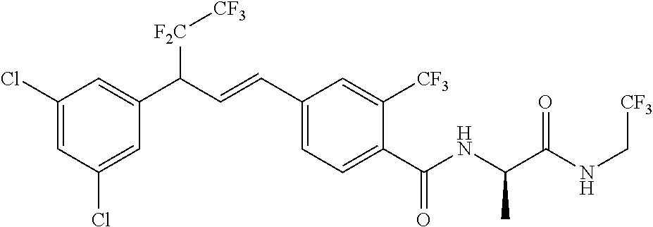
C1(Cl)=CC(Cl)=CC(C(C=CC2=CC=C(C(NC(C(NC[CF3])=O)C)=O)C([CF3])=C2)[F2C][CF3])=C1
